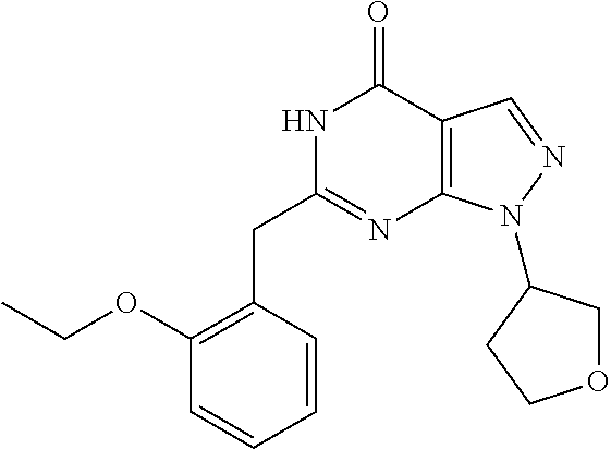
N1C(CC2=C(OCC)C=CC=C2)=NC2=C(C1=O)C=NN2C1COCC1
